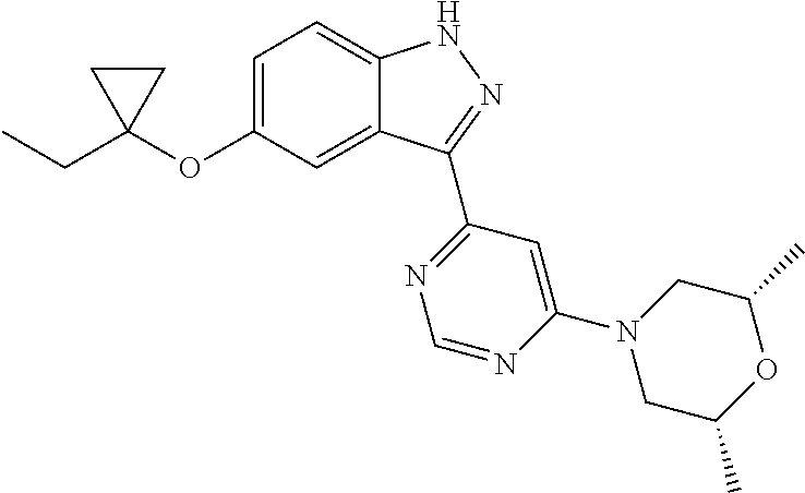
CCC1(OC2=CC=C3C(=C2)C(C2=NC=NC(N4CC(C)OC(C)C4)=C2)=NN3)CC1
